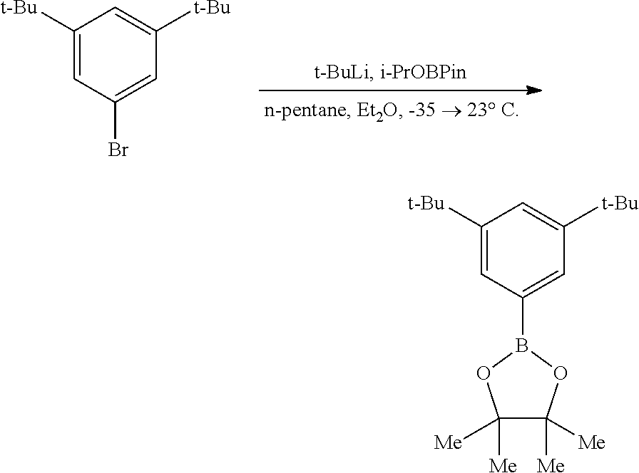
C1([t-Bu])=CC(Br)=CC([t-Bu])=C1.C1([t-Bu])=CC(B2OC([Me])([Me])C([Me])([Me])O2)=CC([t-Bu])=C1
